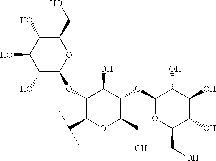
C1(OC2C(O)C(O)C(O)C(CO)O2)C(C(C)C)OC(CO)C(OC2OC(CO)C(O)C(O)C2O)C1O
